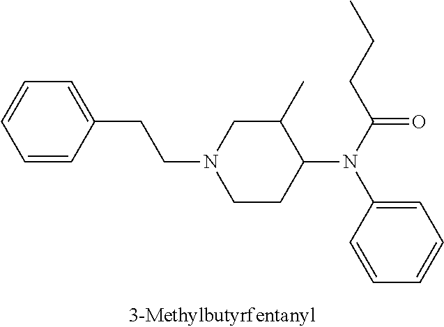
C1=CC(CCN2CCC(N(C(=O)CCC)C3=CC=CC=C3)C(C)C2)=CC=C1
